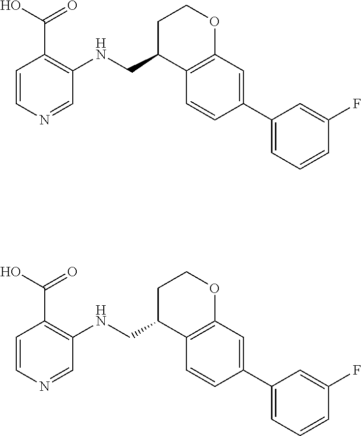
C1C(CNC2=C(C(O)=O)C=CN=C2)C2=C(OC1)C=C(C1=CC=CC(F)=C1)C=C2.C1C(CNC2=C(C(O)=O)C=CN=C2)C2=C(OC1)C=C(C1=CC=CC(F)=C1)C=C2
